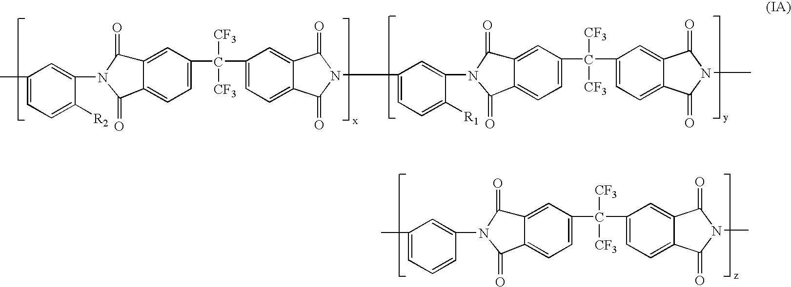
C1=C2C(=CC=C1C([CF3])([CF3])C1=CC=C3C(=C1)C(=O)N(C1=CC=C([R1])C(N4C(=O)C5=CC(C([CF3])([CF3])C6=CC=C7C(=C6)C(=O)N(C)C7=O)=CC=C5C4=O)=C1)C3=O)C(=O)N(C1=CC(C)=CC=C1[R2])C2=O.C1=C2C(=CC=C1C([CF3])([CF3])C1=CC=C3C(=C1)C(=O)N(C)C3=O)C(=O)N(C1=CC(C)=CC=C1)C2=O
